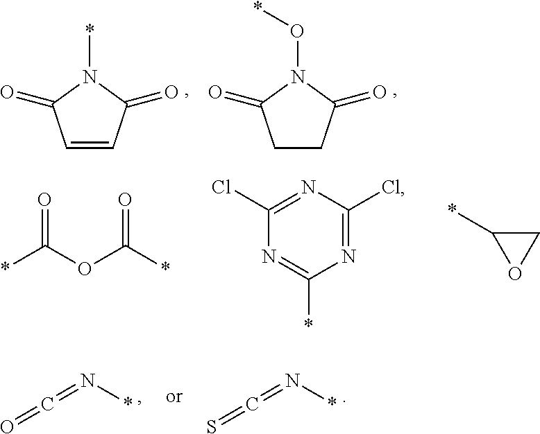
C1=CC(=O)N(*)C1=O.C1CC(=O)N(O*)C1=O.*C(OC(*)=O)=O.N1=C(Cl)N=C(Cl)N=C1*.C1C(*)O1.O=C=N*.S=C=N*
